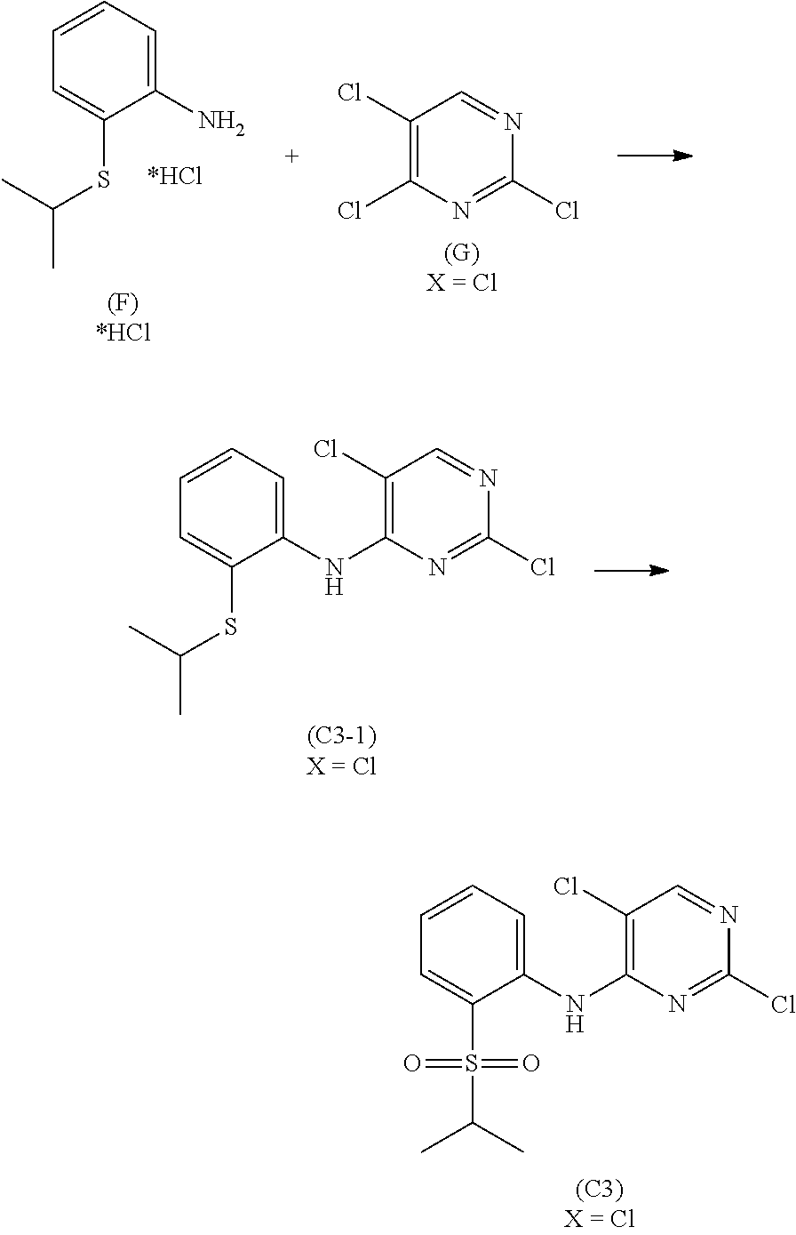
C1=C(SC(C)C)C(NC2=C(Cl)C=NC(Cl)=N2)=CC=C1.C1=C(S(=O)(=O)C(C)C)C(NC2=C(Cl)C=NC(Cl)=N2)=CC=C1.C1=C(SC(C)C)C(N)=CC=C1.C1(Cl)=C(Cl)N=C(Cl)N=C1
